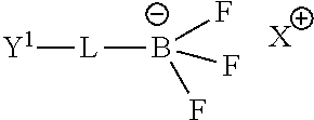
[Y1][L][B-](F)(F)F.[X]
